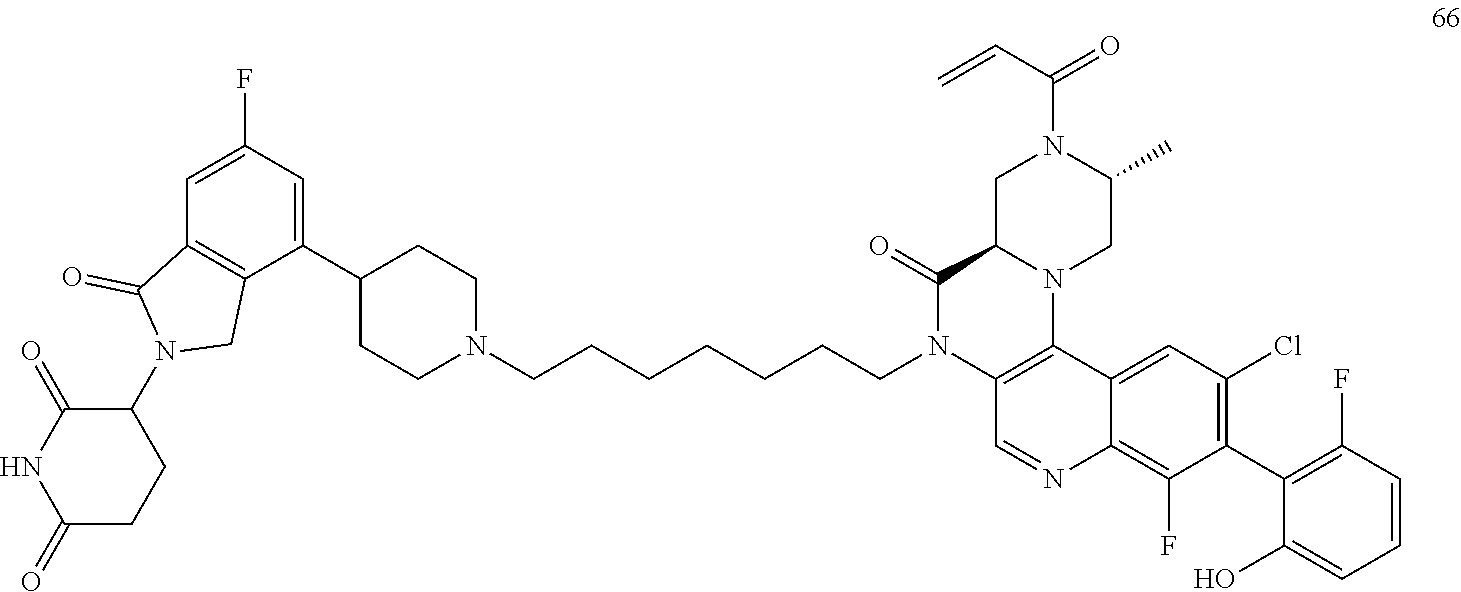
C(=C)C(=O)N1C(C)CN2C(C(=O)N(CCCCCCCN3CCC(C4=CC(F)=CC5=C4CN(C4CCC(=O)NC4=O)C5=O)CC3)C3=C2C2=CC(Cl)=C(C4=C(F)C=CC=C4O)C(F)=C2N=C3)C1
